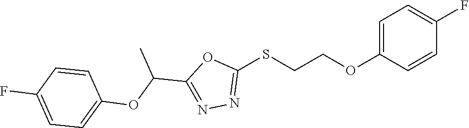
C1=C(OCCSC2=NN=C(C(OC3=CC=C(F)C=C3)C)O2)C=CC(F)=C1
